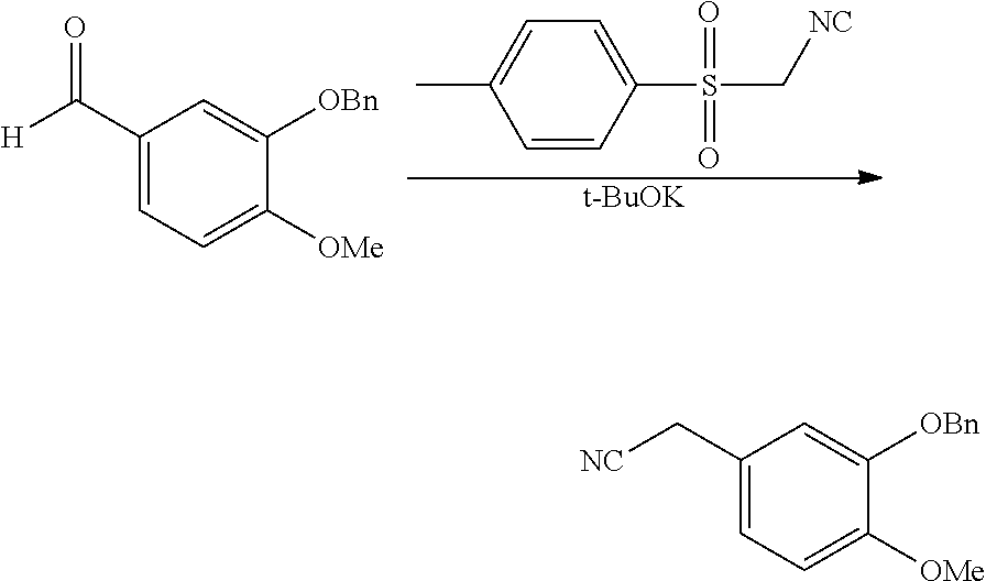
C1=C(S(C[NC])(=O)=O)C=CC(C)=C1.[t-BuOK].C1(C([H])=O)=CC=C([OMe])C([OBn])=C1.C1(C[NC])=CC=C([OMe])C([OBn])=C1
